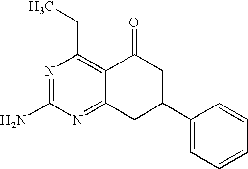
C12=C(CC)N=C(N)N=C1CC(C1=CC=CC=C1)CC2=O
